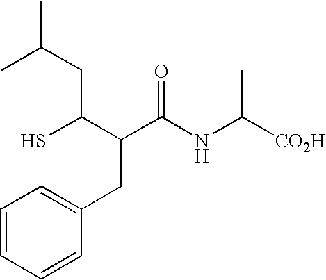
SC(C(C(NC([CO2H])C)=O)CC1=CC=CC=C1)CC(C)C
